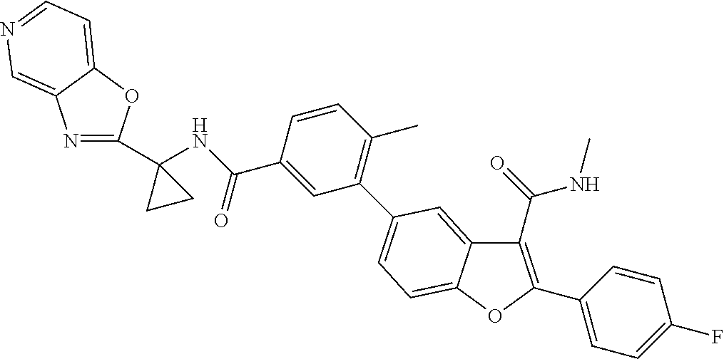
C1(C2=CC=C3C(=C2)C(C(NC)=O)=C(C2=CC=C(F)C=C2)O3)=C(C)C=CC(C(=O)NC2(C3=NC4=CN=CC=C4O3)CC2)=C1
